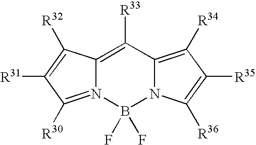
C12=C([R33])C3=C([R34])C([R35])=C([R36])N3B(F)(F)N1=C([R30])C([R31])=C2[R32]
